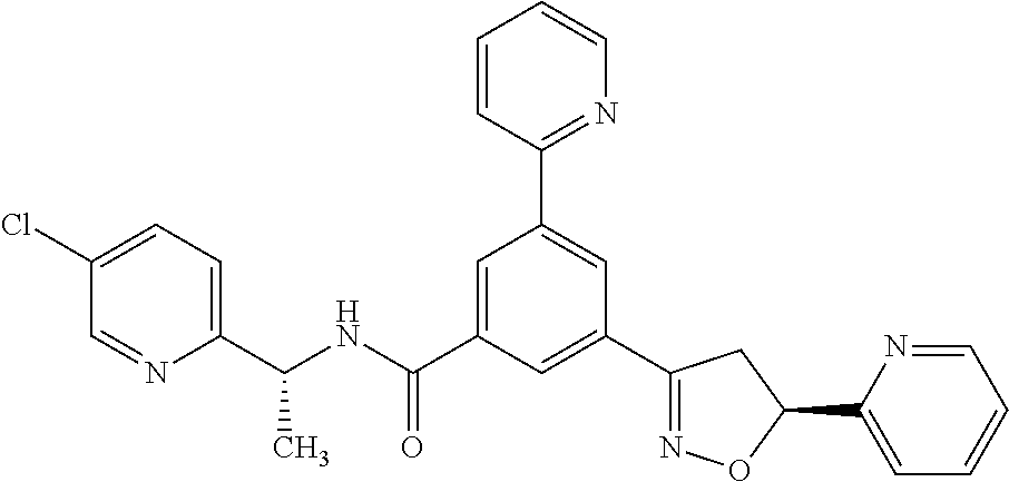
C1(C2=NOC(C3=CC=CC=N3)C2)=CC(C(NC(C2=CC=C(Cl)C=N2)C)=O)=CC(C2=NC=CC=C2)=C1
